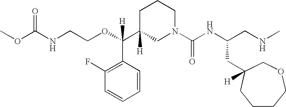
O=C(NCCOC(C1([H])CN(C(NC(CNC)CC2([H])COCCCC2)=O)CCC1)(C1=C(F)C=CC=C1)[H])OC
